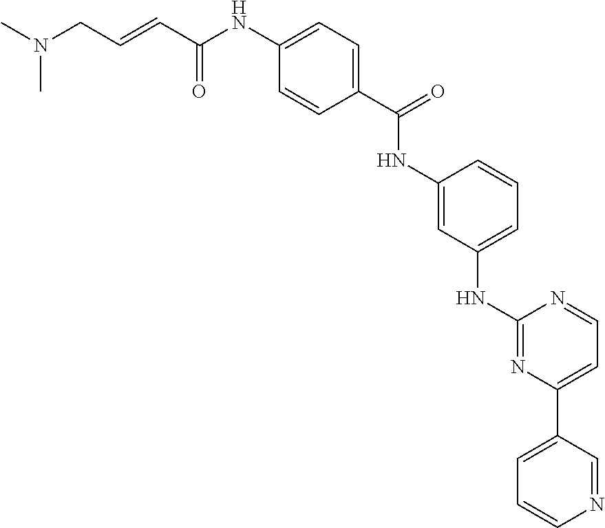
CN(CC=CC(NC1=CC=C(C(=O)NC2=CC(NC3=NC(C4=CC=CN=C4)=CC=N3)=CC=C2)C=C1)=O)C
